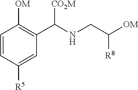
C1(C(NCC([OM])[R8])[CO2M])=C([OM])C=CC([R5])=C1
